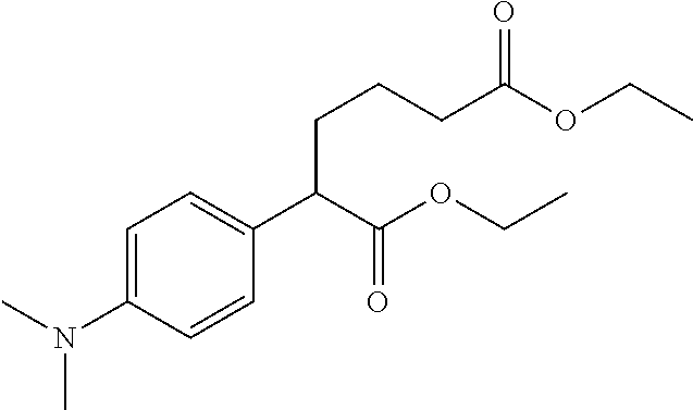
C1=C(N(C)C)C=CC(C(C(OCC)=O)CCCC(OCC)=O)=C1
